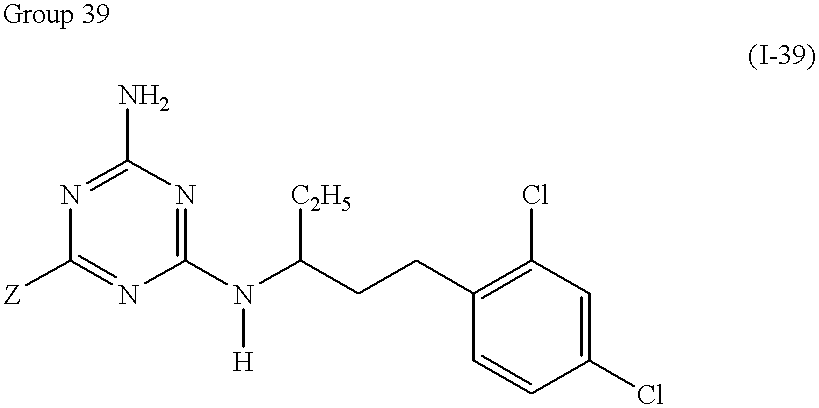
N1=C(N)N=C(N([H])C([C2H5])CCC2=C(Cl)C=C(Cl)C=C2)N=C1[Z]
